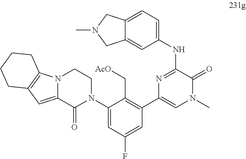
N12C(=CC3=C1CCCC3)C(=O)N(C1=CC(F)=CC(C3=CN(C)C(=O)C(NC4=CC=C5C(=C4)CN(C)C5)=N3)=C1C[AcO])CC2
